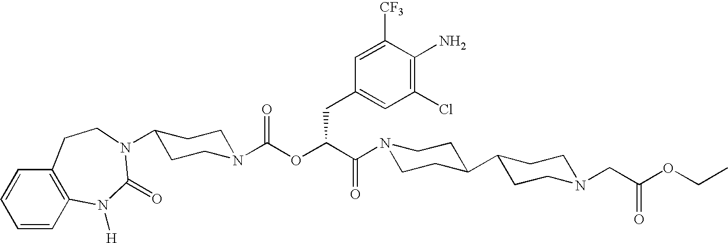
N1(C(C(OC(N2CCC(N3C(=O)N([H])C4=C(C=CC=C4)CC3)CC2)=O)CC2=CC(Cl)=C(N)C([CF3])=C2)=O)CCC(C2CCN(CC(OCC)=O)CC2)CC1
